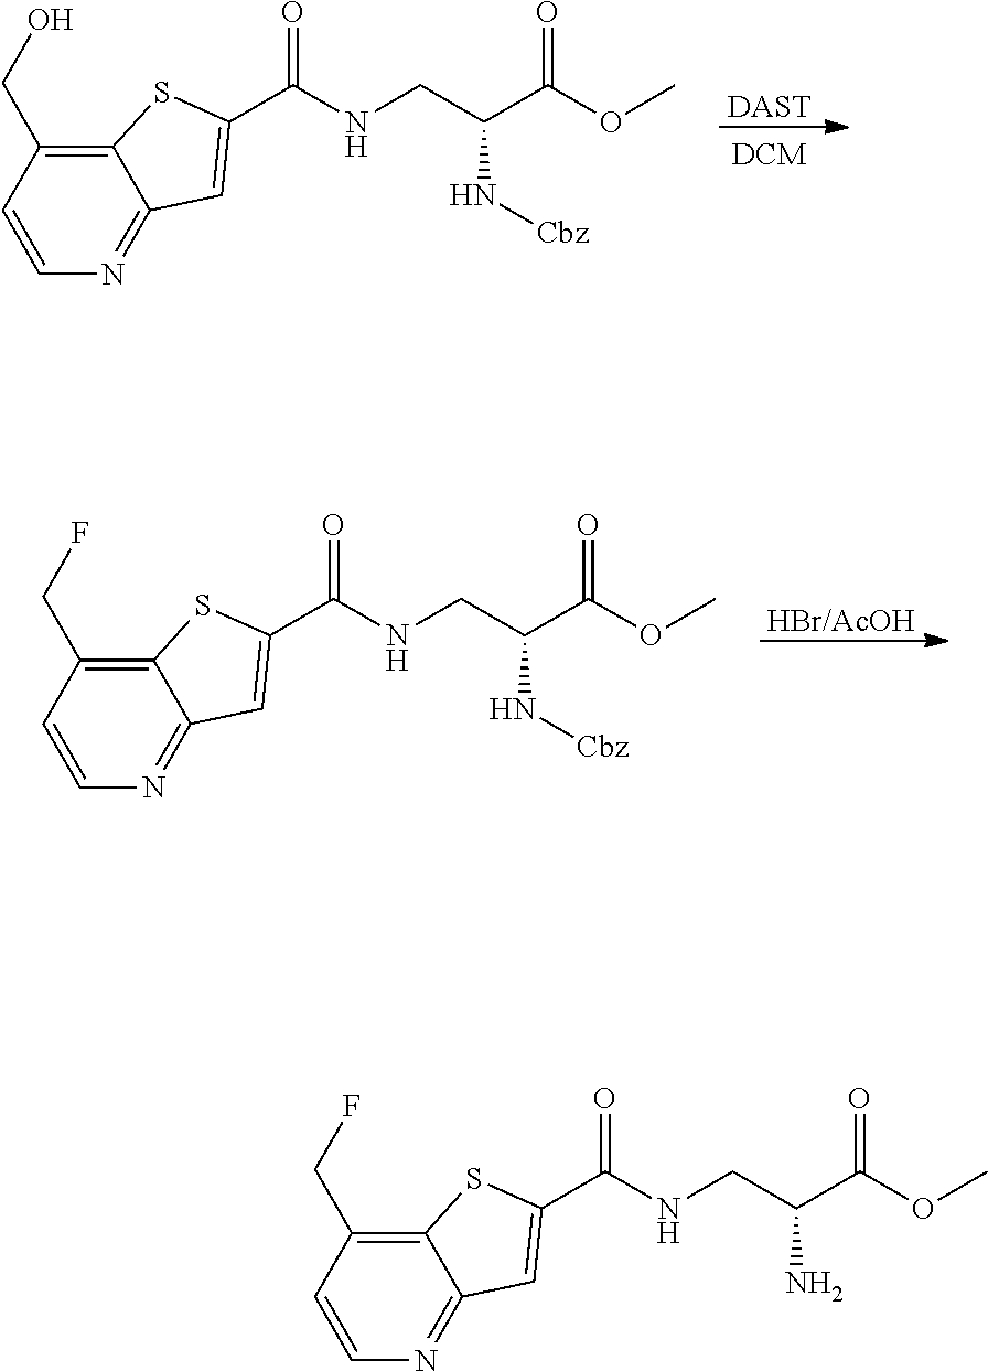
[HBr/AcOH].C12=C(CF)C=CN=C1C=C(C(=O)NCC(C(OC)=O)N[Cbz])S2.[DAST].C12=C(CO)C=CN=C1C=C(C(=O)NCC(C(OC)=O)N[Cbz])S2.[DCM].C12=C(CF)C=CN=C1C=C(C(=O)NCC(C(OC)=O)N)S2
